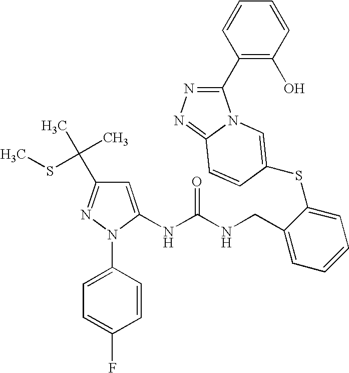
C1=C(NC(NCC2=CC=CC=C2SC2=CN3C(C4=C(O)C=CC=C4)=NN=C3C=C2)=O)N(C2=CC=C(F)C=C2)N=C1C(C)(C)SC
